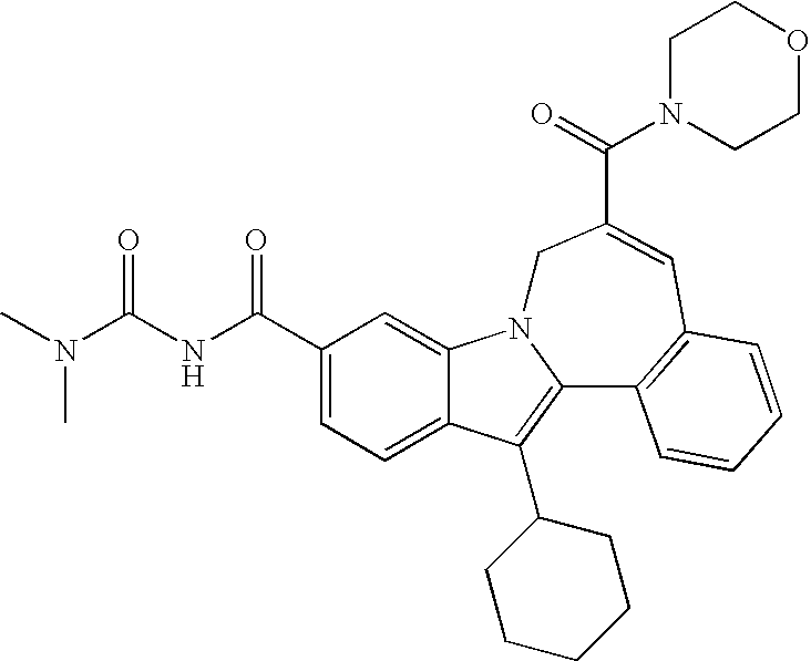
C1(C(NC(N(C)C)=O)=O)=CC=C2C(=C1)N1C(=C2C2CCCCC2)C2=C(C=C(C(N3CCOCC3)=O)C1)C=CC=C2
